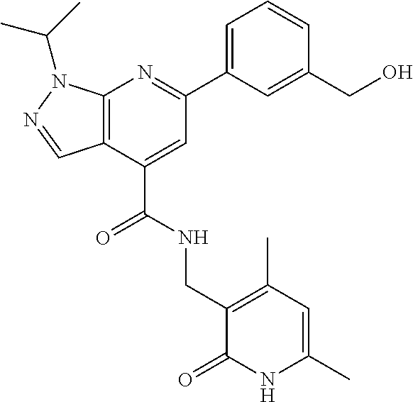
C12=C(C(C(NCC3=C(C)C=C(C)NC3=O)=O)=CC(C3=CC=CC(CO)=C3)=N1)C=NN2C(C)C
